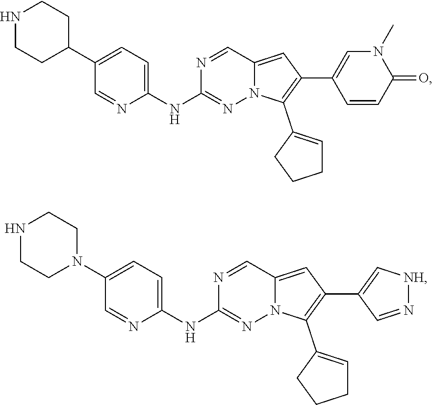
C1(C2CCNCC2)=CC=C(NC2=NN3C(=CC(C4=CN(C)C(=O)C=C4)=C3C3=CCCC3)C=N2)N=C1.C1(N2CCNCC2)=CC=C(NC2=NN3C(=CC(C4=C[NH]N=C4)=C3C3=CCCC3)C=N2)N=C1
